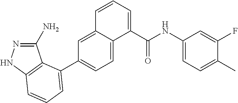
C1(N)=NNC2=C1C(C1=CC=C3C(=C1)C=CC=C3C(NC1=CC=C(C)C(F)=C1)=O)=CC=C2
